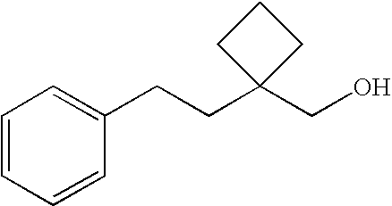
C1(CO)(CCC2=CC=CC=C2)CCC1
